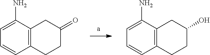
C1=CC2=C(C(N)=C1)CC(=O)CC2.C1=CC2=C(C(N)=C1)CC(O)CC2
